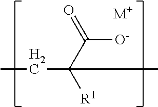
C([O-])(C([R1])(C)CC)=O.[M+]
